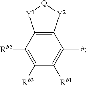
C12=C(C([Rb2])=C([Rb3])C([Rb1])=C1[#])[Y1][Q][Y2]2
